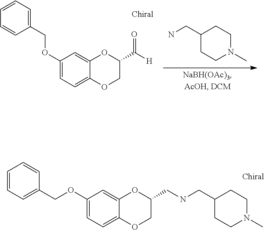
C1=CC=CC=C1COC1=CC=C2C(=C1)OC(C([H])=O)CO2.C1(CN)CCN(C)CC1.C1(CNCC2CCN(C)CC2)COC2=CC=C(OCC3=CC=CC=C3)C=C2O1
